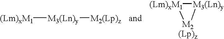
[(Lm)xM1][M3(Ln)y][M2(Lp)z].[(Lm)xM1]1[M2(Lp)z][M3(Ln)y]1
